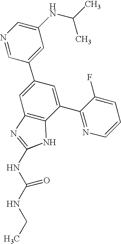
N1=CC(C2=CC3=C(C(C4=NC=CC=C4F)=C2)NC(NC(NCC)=O)=N3)=CC(NC(C)C)=C1
